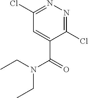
C1(Cl)=NN=C(Cl)C(C(N(CC)CC)=O)=C1
